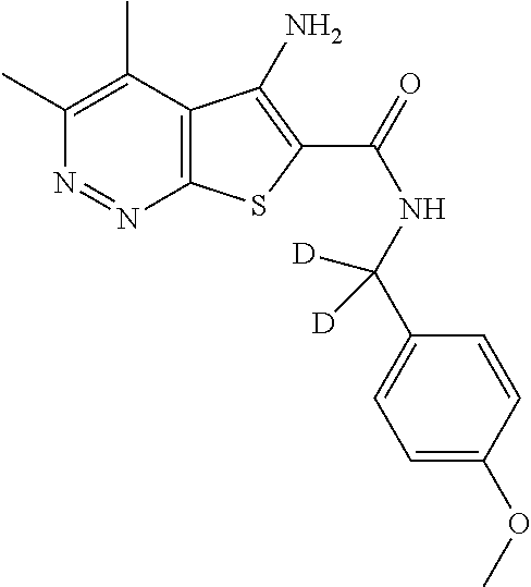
C12=C(C(N)=C(C(=O)NC(C3=CC=C(OC)C=C3)([D])[D])S1)C(C)=C(C)N=N2
